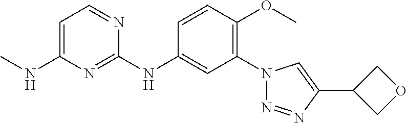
C1(N2N=NC(C3COC3)=C2)=C(OC)C=CC(NC2=NC(NC)=CC=N2)=C1
